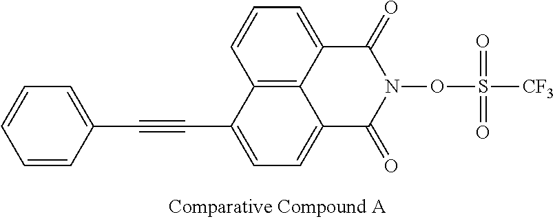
C12=C3C(=CC=C1)C(=O)N(OS([CF3])(=O)=O)C(=O)C3=CC=C2C#CC1=CC=CC=C1
